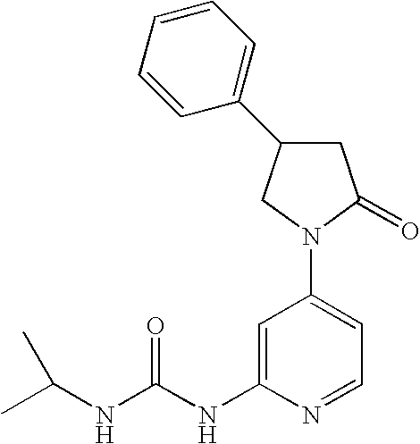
C1C(C2=CC=CC=C2)CN(C2=CC=NC(NC(NC(C)C)=O)=C2)C1=O
